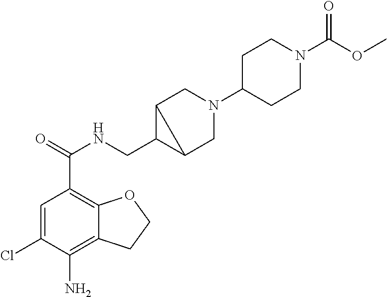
C1=C(Cl)C(N)=C2C(=C1C(=O)NCC1C3CN(C4CCN(C(OC)=O)CC4)CC13)OCC2
